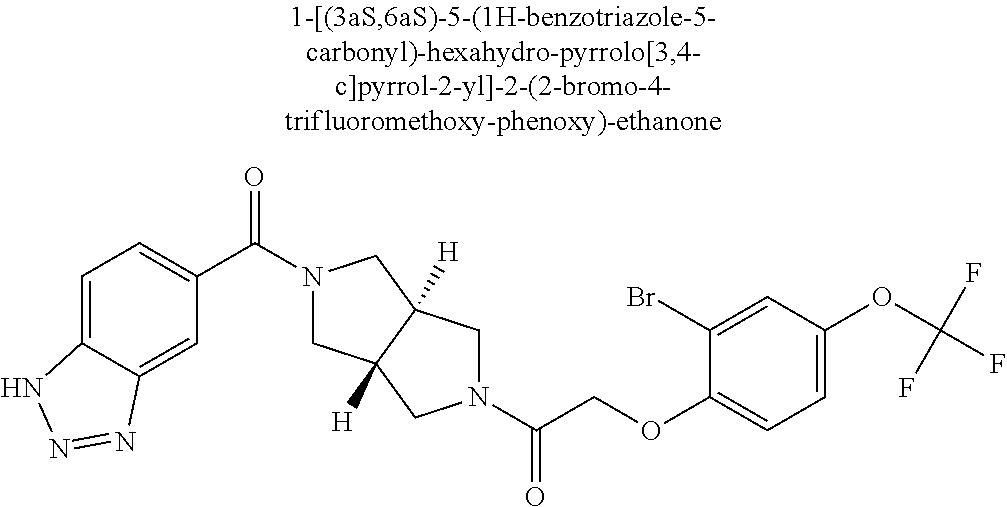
C(COC1=CC=C(OC(F)(F)F)C=C1Br)(=O)N1CC2([H])CN(C(=O)C3=CC=C4C(=C3)N=NN4)CC2([H])C1
